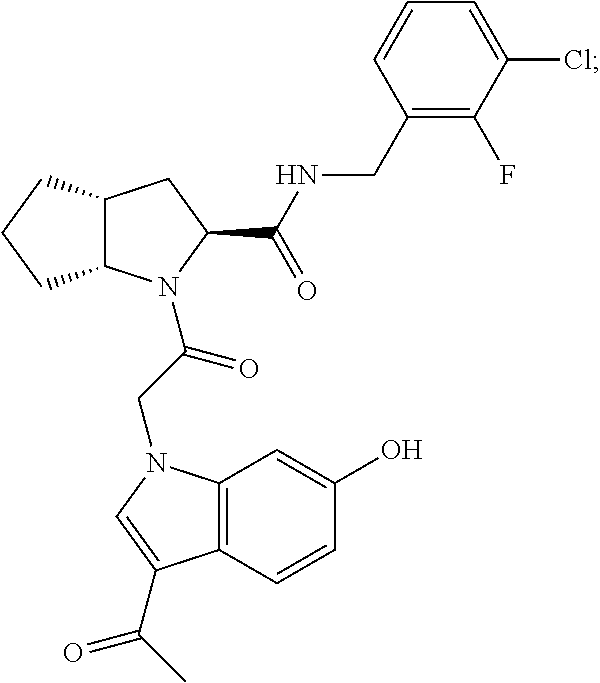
C12C(N(C(CN3C4=C(C=CC(O)=C4)C(C(C)=O)=C3)=O)C(C(NCC3=C(F)C(Cl)=CC=C3)=O)C1)CCC2
